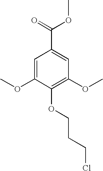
C1=C(OC)C(OCCCCl)=C(OC)C=C1C(OC)=O
